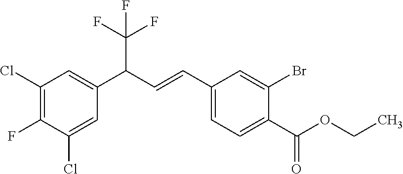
C1(Cl)=C(F)C(Cl)=CC(C(C=CC2=CC=C(C(OCC)=O)C(Br)=C2)C(F)(F)F)=C1
